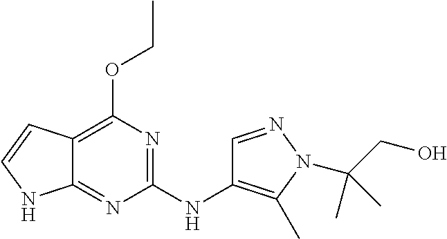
C12=C(OCC)N=C(NC3=C(C)N(C(CO)(C)C)N=C3)N=C1NC=C2
